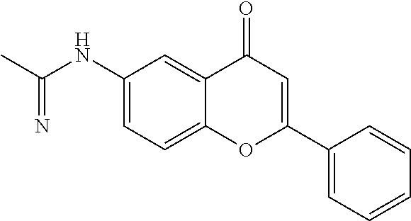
C(NC1=CC=C2C(=C1)C(=O)C=C(C1=CC=CC=C1)O2)(C)=N
